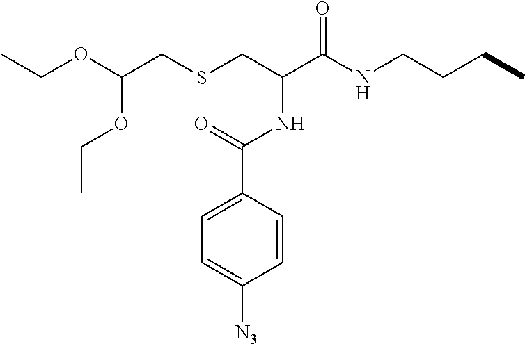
O(C(CSCC(C(NCCCC)=O)NC(=O)C1=CC=C([N3])C=C1)OCC)CC
